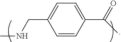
C1(C(=O)C)=CC=C(CNC)C=C1
